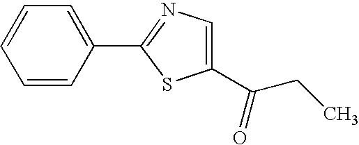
C1=CC(C2=NC=C(C(=O)CC)S2)=CC=C1
